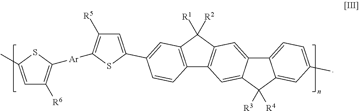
C1=C(C)SC([Ar]C2=C([R5])C=C(C3=CC4=C(C5=C(C4([R2])[R1])C=C4C(=C5)C([R3])([R4])C5=CC(C)=CC=C45)C=C3)S2)=C1[R6]
